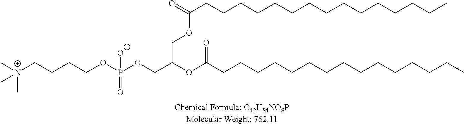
O(P(OCC(OC(CCCCCCCCCCCCCCC)=O)COC(=O)CCCCCCCCCCCCCCC)(=O)[O-])CCCC[N+](C)(C)C
